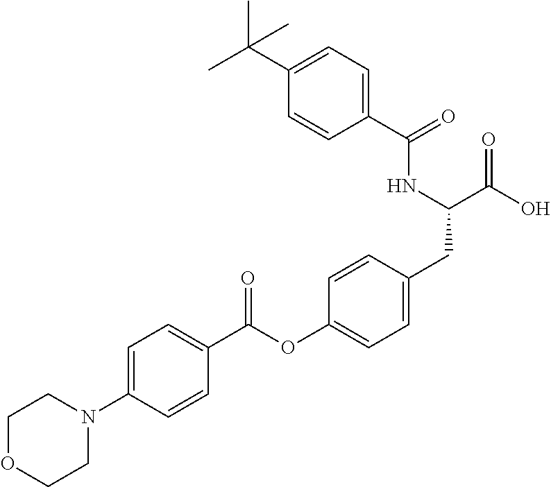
C1=C(N2CCOCC2)C=CC(C(OC2=CC=C(CC(C(O)=O)NC(C3=CC=C(C(C)(C)C)C=C3)=O)C=C2)=O)=C1
